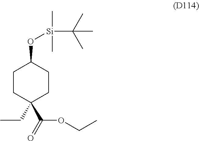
C1CC(C(=O)OCC)(CC)CCC1O[Si](C(C)(C)C)(C)C
